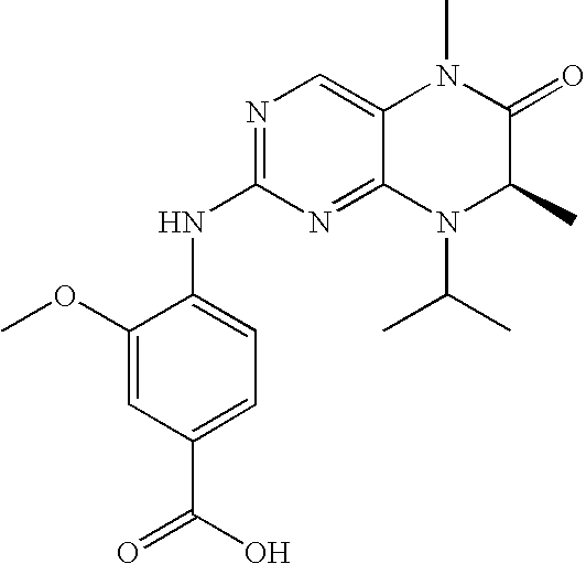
C1(OC)=CC(C(O)=O)=CC=C1NC1=NC=C2C(=N1)N(C(C)C)C(C)C(=O)N2C
